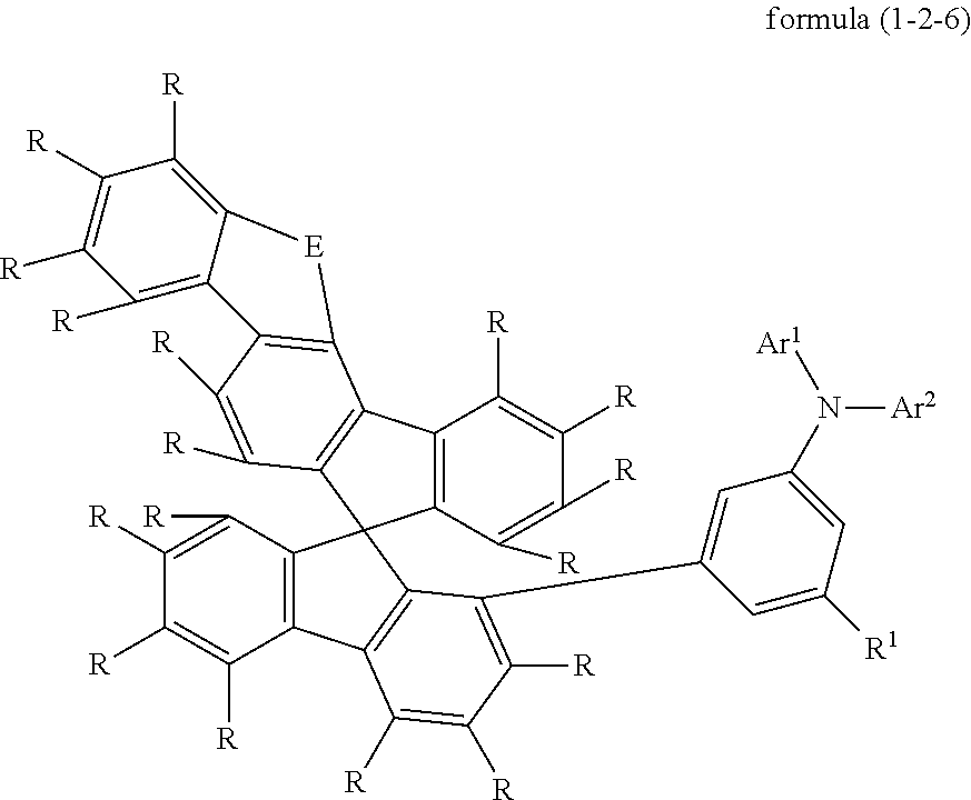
C1([R])=C([R])C2=C(C([R])=C1[R])C1(C3=C2C([R])=C([R])C([R])=C3C2=CC(N([Ar1])[Ar2])=CC([R1])=C2)C2=C(C([R])=C([R])C([R])=C2[R])C2=C1C([R])=C([R])C1=C2[E]C2=C([R])C([R])=C([R])C([R])=C12
